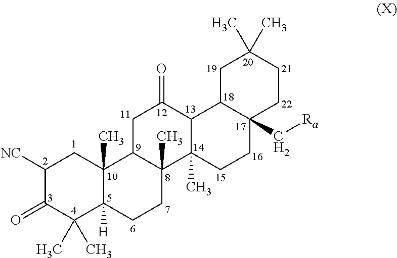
C1([NC])C(=O)C(C)(C)C2([H])C(C)(C1)C1C(C)(CC2)C2(C)C(C(=O)C1)C1C(C[Ra])(CC2)CCC(C)(C)C1
